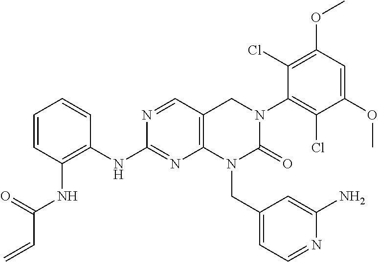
N(C1=NC2=C(C=N1)CN(C1=C(Cl)C(OC)=CC(OC)=C1Cl)C(=O)N2CC1=CC=NC(N)=C1)C1=C(NC(C=C)=O)C=CC=C1
